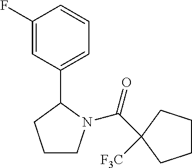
C1CN(C(=O)C2([F3C])CCCC2)C(C2=CC=CC(F)=C2)C1
